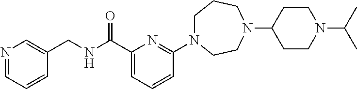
C1N(C2=NC(C(NCC3=CN=CC=C3)=O)=CC=C2)CCN(C2CCN(C(C)C)CC2)CC1
